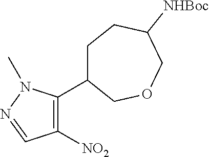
C1([NO2])=C(C2CCC([NHBoc])COC2)N(C)N=C1
